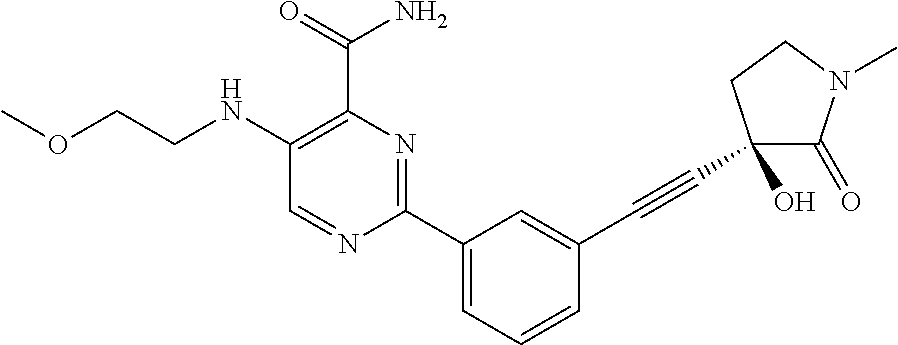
C1(NCCOC)=C(C(=O)N)N=C(C2=CC=CC(C#CC3(O)C(=O)N(C)CC3)=C2)N=C1
